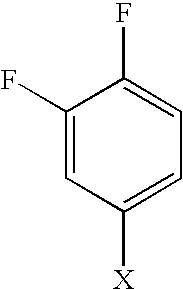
C1(F)=CC([X])=CC=C1F
